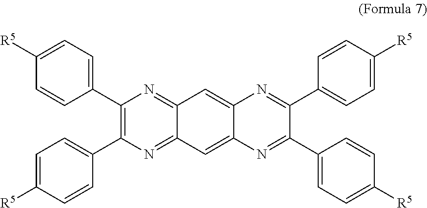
C1(C2=CC=C([R5])C=C2)=C(C2=CC=C([R5])C=C2)N=C2C(=N1)C=C1C(=C2)N=C(C2=CC=C([R5])C=C2)C(C2=CC=C([R5])C=C2)=N1
